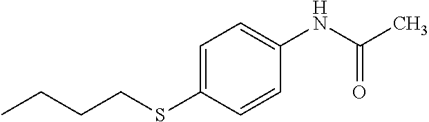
C1=C(SCCCC)C=CC(NC(C)=O)=C1
